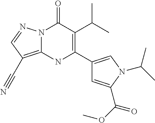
N12C(=C(C#N)C=N1)NC(C1=CN(C(C)C)C(C(=O)OC)=C1)=C(C(C)C)C2=O
